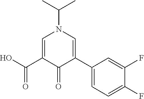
C1=C(C(O)=O)C(=O)C(C2=CC=C(F)C(F)=C2)=CN1C(C)C
